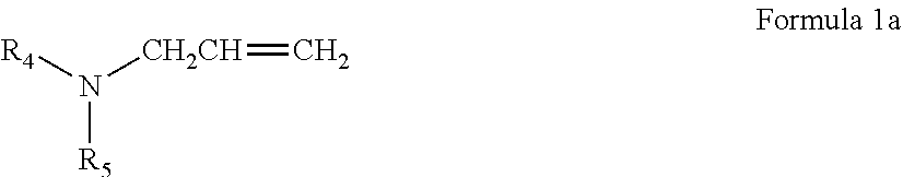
N([R5])([CH2CH]=C)[R4]
